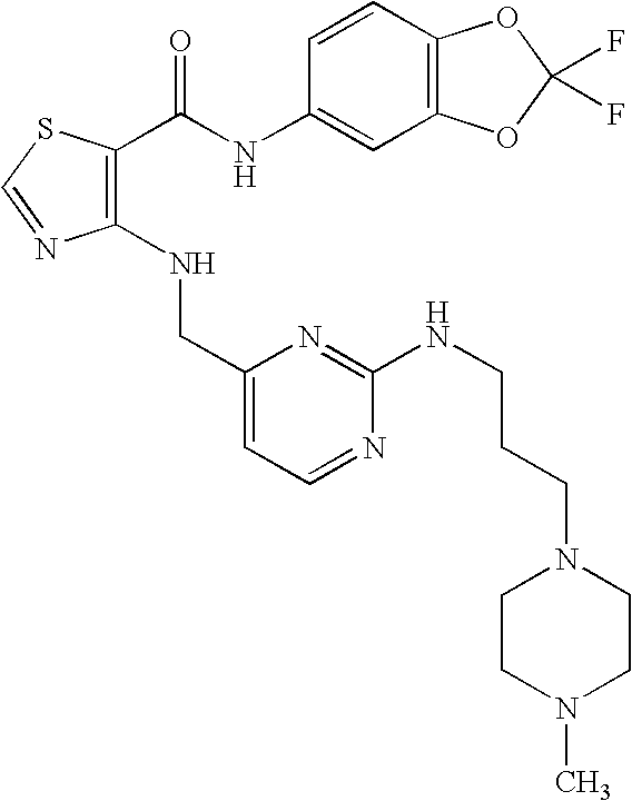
C1(NCC2=CC=NC(NCCCN3CCN(C)CC3)=N2)=C(C(NC2=CC3=C(C=C2)OC(F)(F)O3)=O)SC=N1
